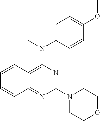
C1(N2CCOCC2)=NC(N(C)C2=CC=C(OC)C=C2)=C2C(=N1)C=CC=C2
